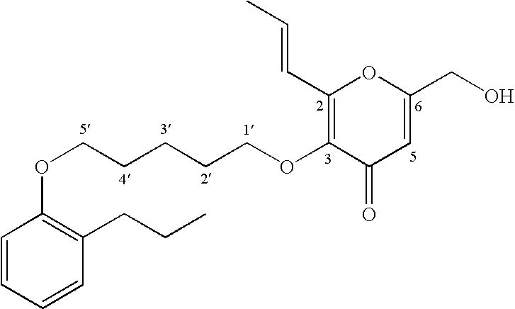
C1=CC=CC(CCC)=C1OCCCCCOC1=C(C=CC)OC(CO)=CC1=O
